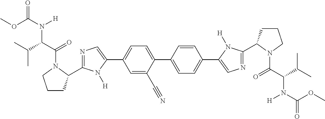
N1=C(C2CCCN2C(C(C(C)C)N(C(OC)=O)[H])=O)N([H])C(C2=CC=C(C3=CC=C(C4=CN=C(C5CCCN5C(C(C(C)C)N(C(=O)OC)[H])=O)N4[H])C=C3)C(C#N)=C2)=C1
